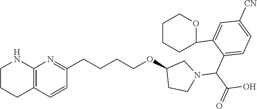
C1=C(C2CCCCO2)C(C(N2CC(OCCCCC3=NC4=C(C=C3)CCCN4)CC2)C(=O)O)=CC=C1[CN]
